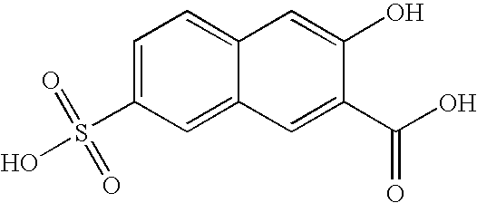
C1=C2C(=CC=C1S(=O)(=O)O)C=C(O)C(C(O)=O)=C2
